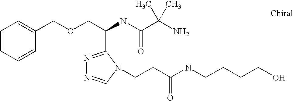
N1=C(C(COCC2=CC=CC=C2)NC(C(N)(C)C)=O)N(CCC(NCCCCO)=O)C=N1
